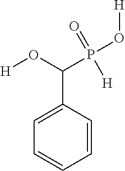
C1=CC(C(O[H])P(O[H])(=O)[H])=CC=C1
